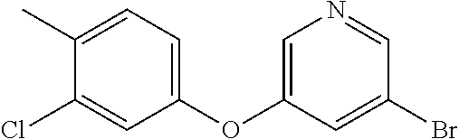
C1(C)=CC=C(OC2=CN=CC(Br)=C2)C=C1Cl
